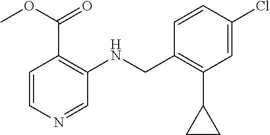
C1=CN=CC(NCC2=C(C3CC3)C=C(Cl)C=C2)=C1C(OC)=O
